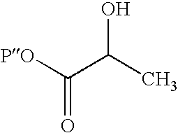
[PO]C(C(C)O)=O
